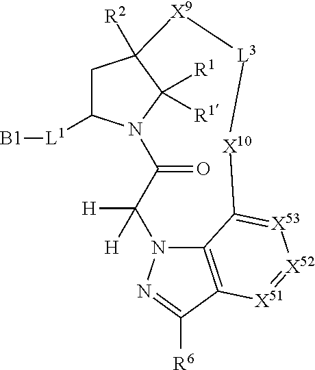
C1C([L1][B1])N2C([R1])([R1])C1([R2])[X9][L3][X10]C1=[X53][X52]=[X51]C3=C1N(C([H])([H])C2=O)N=C3[R6]
